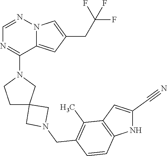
N12C(=CC(CC(F)(F)F)=C1)C(N1CC3(CC1)CN(CC1=C(C)C4=C(C=C1)NC(C#N)=C4)C3)=NC=N2
